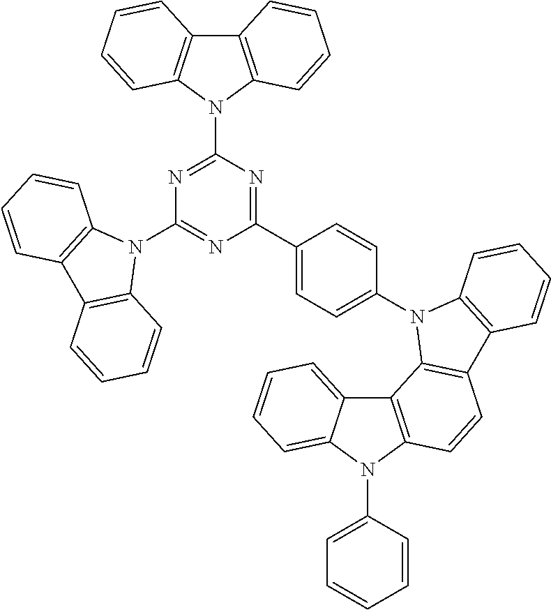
N1(C2=NC(C3=CC=C(N4C5=C(C6=C4C=CC=C6)C=CC4=C5C5=CC=CC=C5N4C4=CC=CC=C4)C=C3)=NC(N3C4=C(C=CC=C4)C4=C3C=CC=C4)=N2)C2=C(C3=C1C=CC=C3)C=CC=C2
